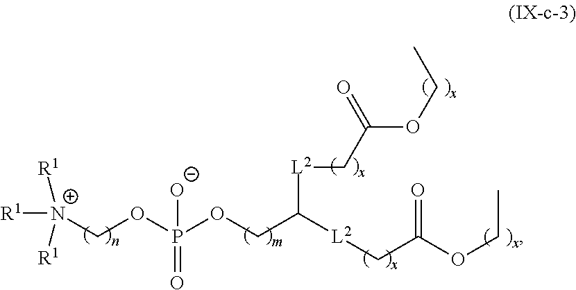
[R1][N+]([R1])([R1])COP(OCC([L2]CC(OCC)=O)[L2]CC(OCC)=O)(=O)[O-]
